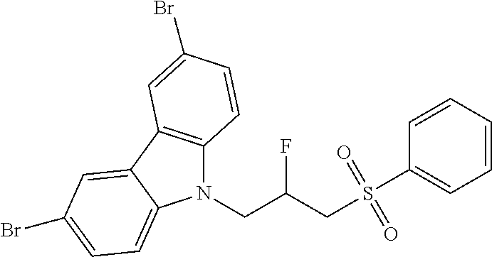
N1(CC(F)CS(=O)(=O)C2=CC=CC=C2)C2=C(C3=CC(Br)=CC=C13)C=C(Br)C=C2
